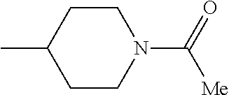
C1CC(C)CCN1C(=O)[Me]
